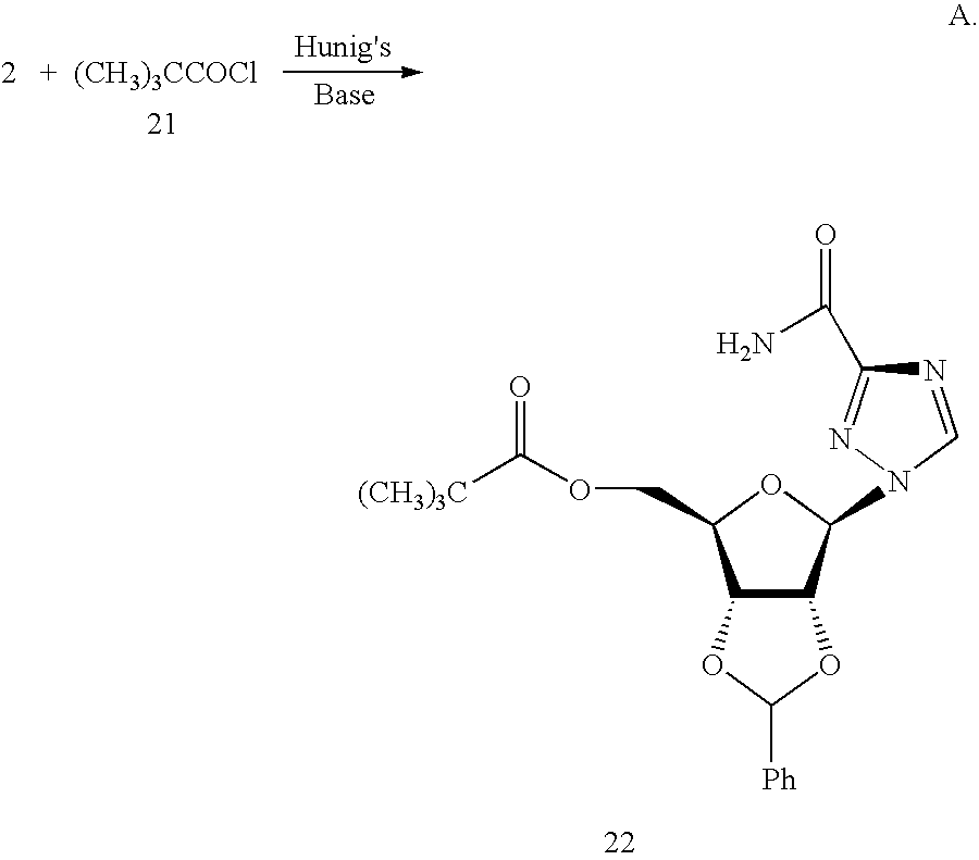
N1=CN(C2C3C(C(COC(=O)[(CH3)3C])O2)OC([Ph])O3)N=C1C(N)=O
